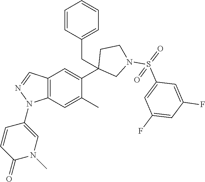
C1(C2=CC3=C(C=C2C)N(C2=CN(C)C(=O)C=C2)N=C3)(CC2=CC=CC=C2)CN(S(=O)(C2=CC(F)=CC(F)=C2)=O)CC1
